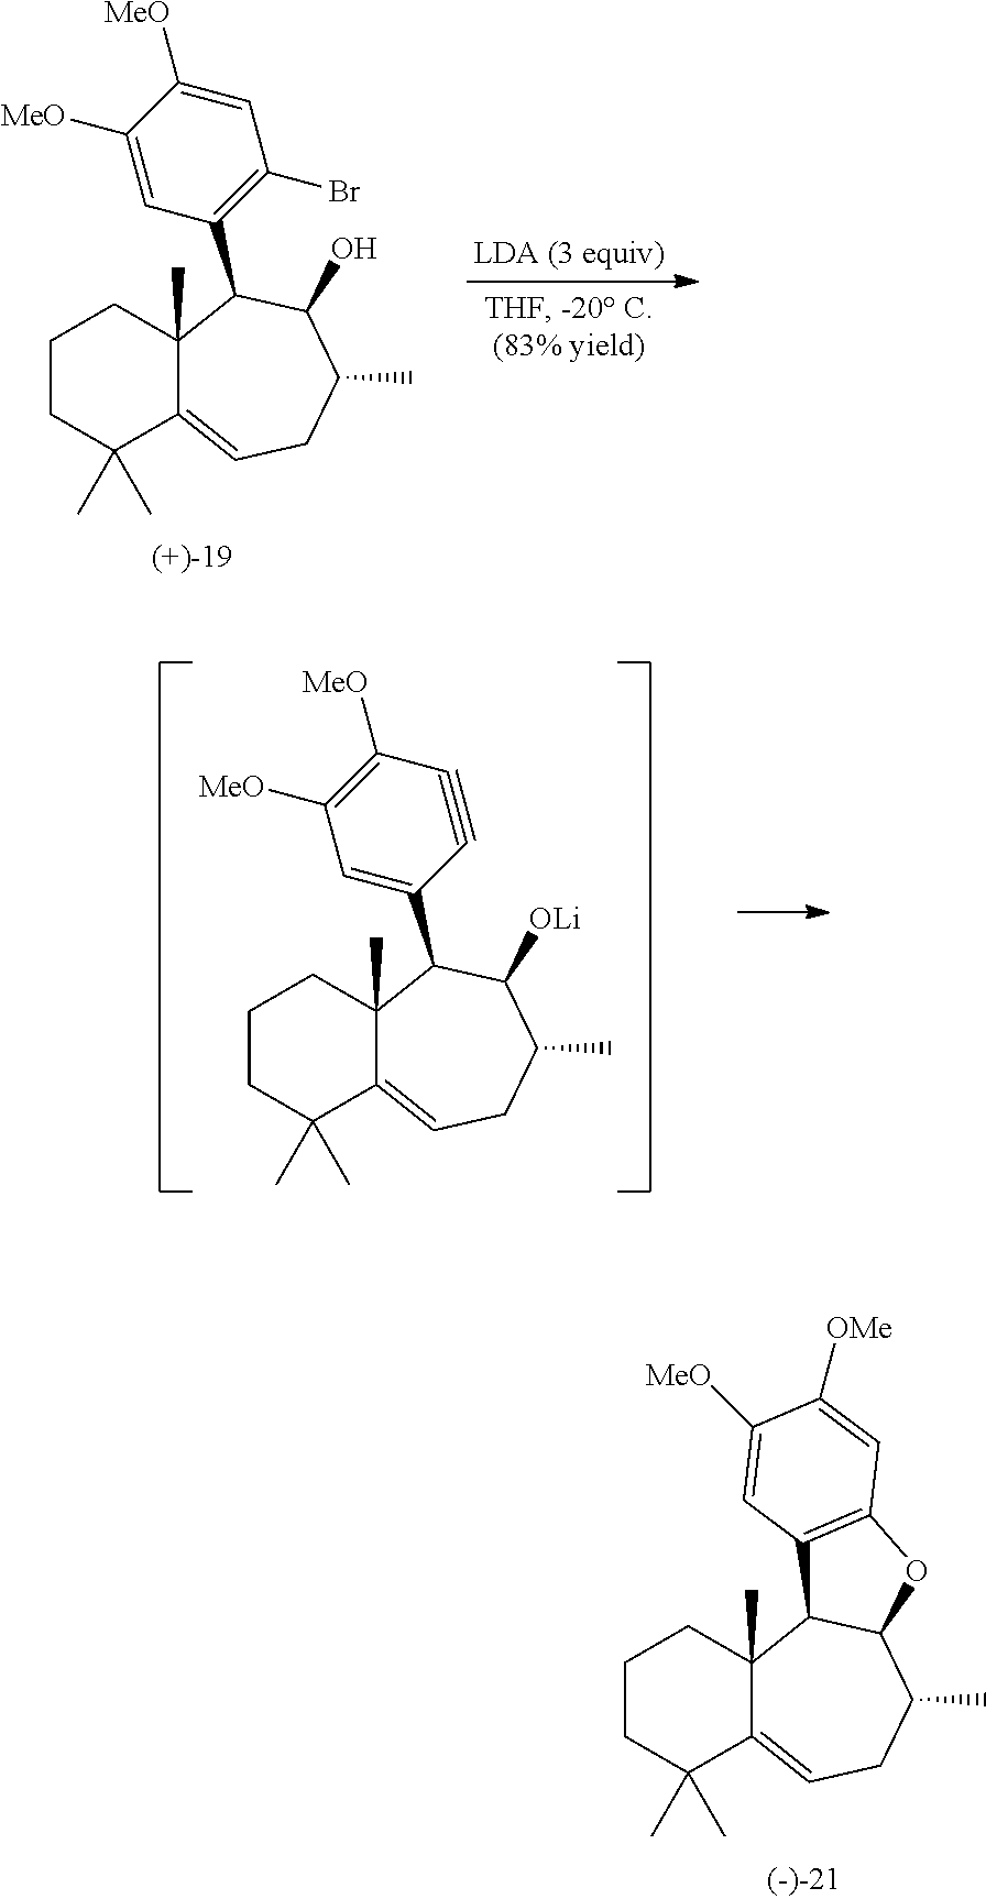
C1CC(C)(C)C2=CCC(C)C(O)C(C3=C(Br)C=C([MeO])C([MeO])=C3)C2(C)C1.C1CC(C)(C)C2=CCC(C)C([OLi])C(C3=CC([MeO])=C([MeO])C#C3)C2(C)C1.C1CC(C)(C)C2=CCC(C)C3C(C2(C)C1)C1=C(O3)C=C([OMe])C([MeO])=C1
